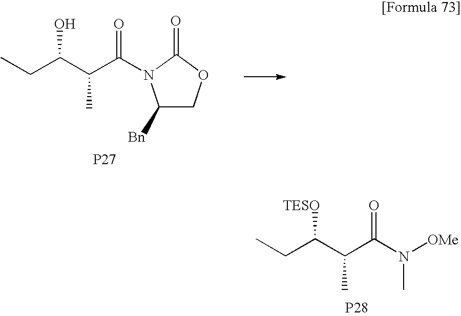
C1([Bn])COC(=O)N1C(C(C(CC)O)C)=O.[P27].[P28].N(C(C(C(CC)[TESO])C)=O)([OMe])C
